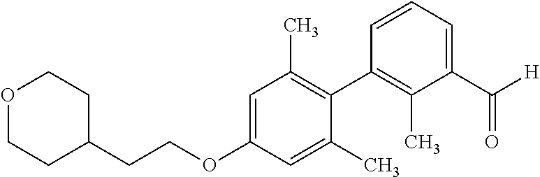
C1=C(OCCC2CCOCC2)C=C(C)C(C2=C(C)C(C([H])=O)=CC=C2)=C1C
